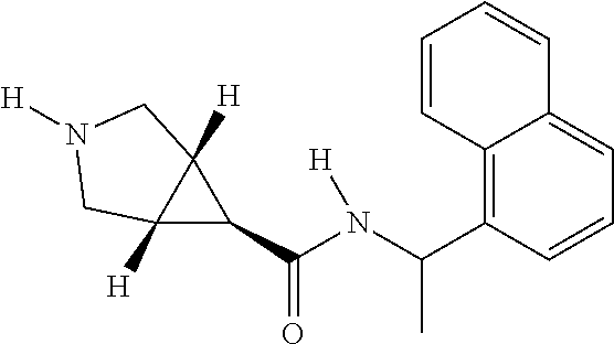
C1(C(N(C(C2=C3C(=CC=C2)C=CC=C3)C)[H])=O)C2([H])C1([H])CN([H])C2
